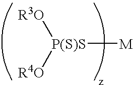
[P(S)S]([M])([R4O])[R3O]
